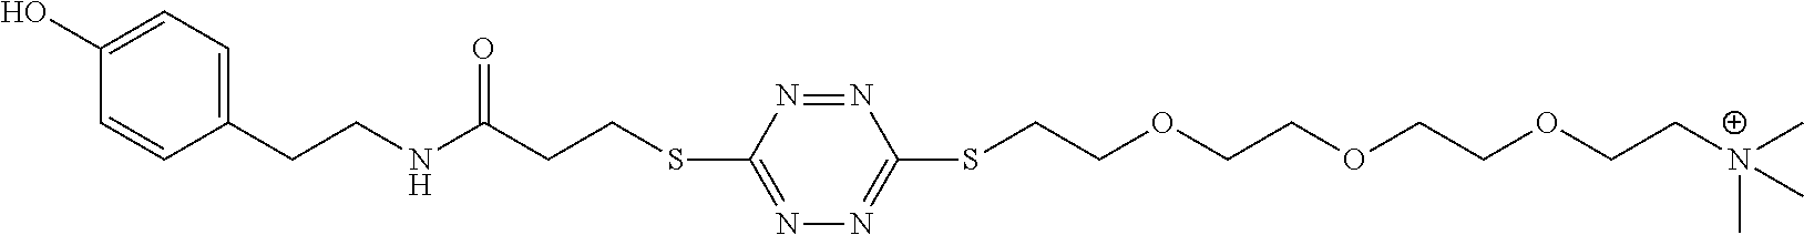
N1=NC(SCCC(NCCC2=CC=C(O)C=C2)=O)=NN=C1SCCOCCOCCOCC[N+](C)(C)C
